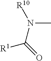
N(C)([R10])C(=O)[R1]
